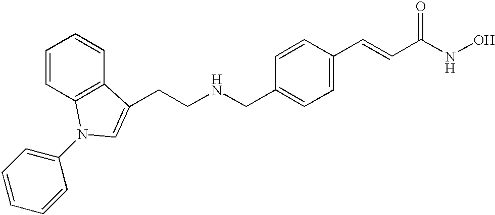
C1=CC2=C(C=C1)C(CCNCC1=CC=C(C=CC(=O)NO)C=C1)=CN2C1=CC=CC=C1
